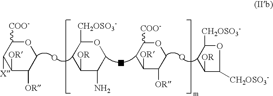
O1C([COO-])C([X])C([OR])C([OR])C1.O.O1C([CH2OSO3-])CC([OR])C(N)C1.O1C([COO-])CC([OR])C([OR])C1.O.O1C([CH2OSO3-])CC([OR])C1[CH2OSO3-].O
